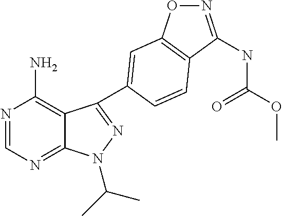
N1=CN=C2C(=C1N)C(C1=CC3=C(C(NC(=O)OC)=NO3)C=C1)=NN2C(C)C
